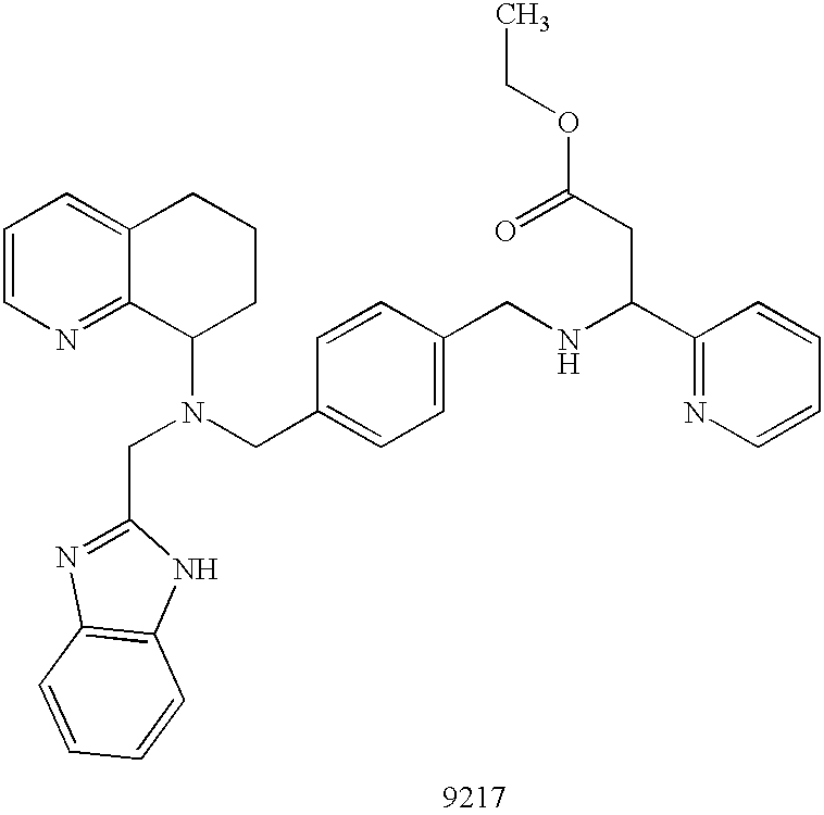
C1=CN=C2C(=C1)CCCC2N(CC1=CC=C(CNC(C2=NC=CC=C2)CC(OCC)=O)C=C1)CC1=NC2=C(N1)C=CC=C2
